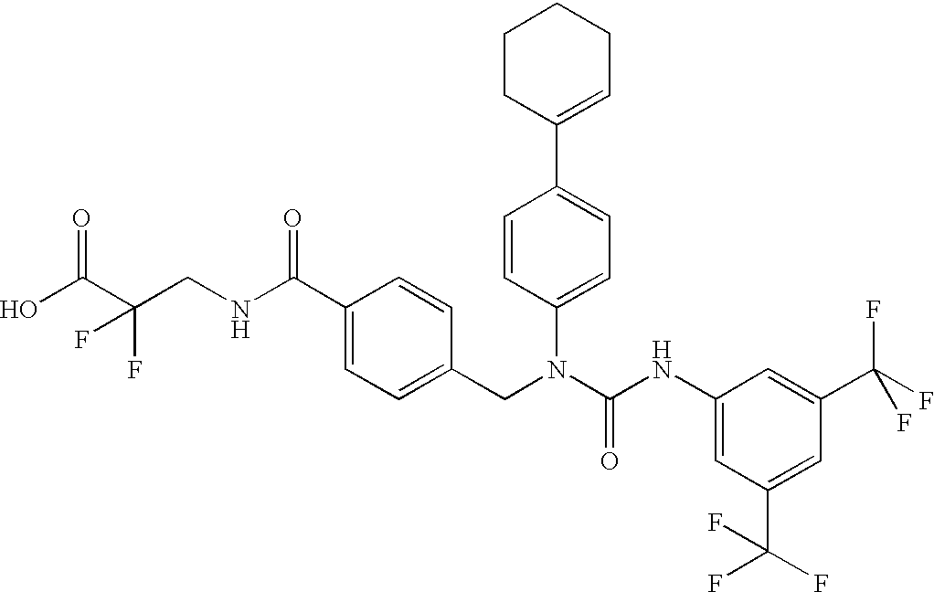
OC(C(CNC(C1=CC=C(CN(C(NC2=CC(C(F)(F)F)=CC(C(F)(F)F)=C2)=O)C2=CC=C(C3=CCCCC3)C=C2)C=C1)=O)(F)F)=O
